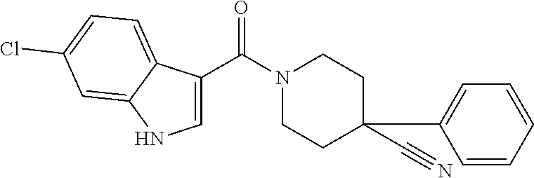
C1=C(C(N2CCC(C3=CC=CC=C3)(C#N)CC2)=O)C2=CC=C(Cl)C=C2N1
